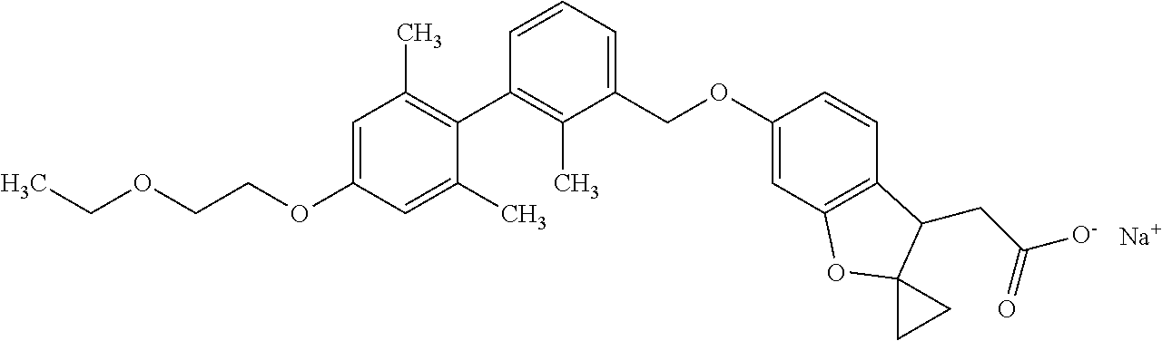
C1=C(OCCOCC)C=C(C)C(C2=C(C)C(COC3=CC4=C(C=C3)C(CC([O-])=O)C3(O4)CC3)=CC=C2)=C1C.[Na]
